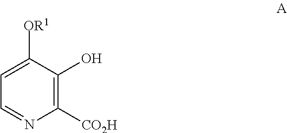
C1=C([OR1])C(O)=C([CO2H])N=C1
